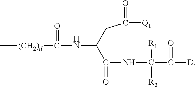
C[(CH2)d]C(NC(CC([Q1])=O)C(NC(C([D])=O)([R1])[R2])=O)=O
